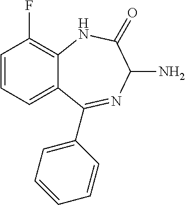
C1=CC=C2C(=C1F)NC(=O)C(N)N=C2C1=CC=CC=C1
